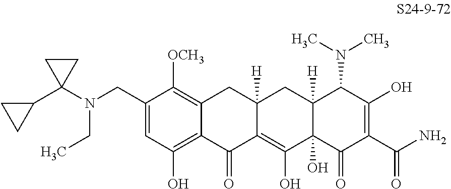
C1(CN(C2(C3CC3)CC2)CC)=CC(O)=C2C(=C1[OCH3])CC1([H])C(=C(O)C3(O)C([H])(C1)C(N(C)C)C(O)=C(C(N)=O)C3=O)C2=O
